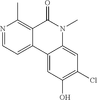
N1=CC=C2C(=C1C)C(=O)N(C)C1=CC(Cl)=C(O)C=C21
